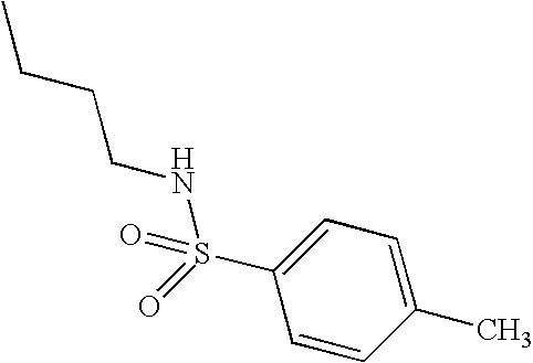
CCCCNS(=O)(C1=CC=C(C)C=C1)=O
